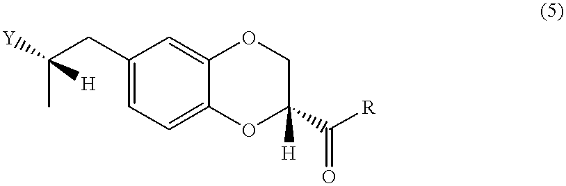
C(C)(CC1=CC=C2C(=C1)OCC(C([R])=O)([H])O2)([Y])[H]
